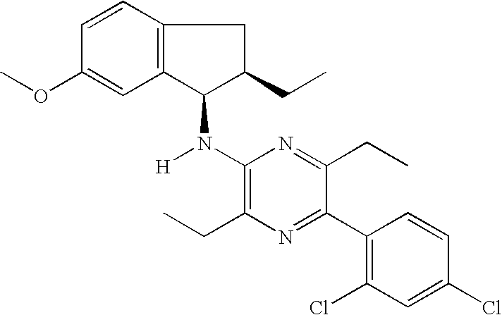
C1=CC2=C(C=C1OC)C(N(C1=C(CC)N=C(C3=C(Cl)C=C(Cl)C=C3)C(CC)=N1)[H])C(CC)C2
